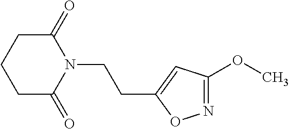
C1C(=O)N(CCC2=CC(OC)=NO2)C(=O)CC1
